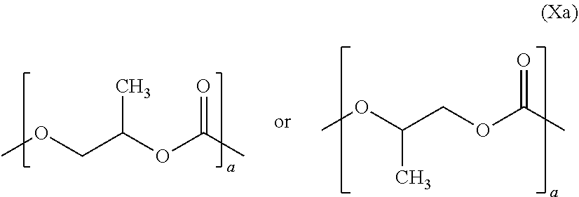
COCC(OC(C)=O)C.COC(COC(C)=O)C
